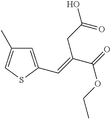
C1=C(C=C(C(=O)OCC)CC(O)=O)SC=C1C
